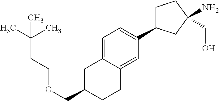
C(OCC1CC2=CC=C(C3CCC(N)(CO)C3)C=C2CC1)CC(C)(C)C
